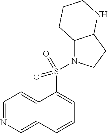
C1=NC=C2C(=C1)C(S(=O)(=O)N1C3C(CC1)NCCC3)=CC=C2
